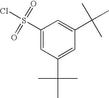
C1(S(Cl)(=O)=O)=CC(C(C)(C)C)=CC(C(C)(C)C)=C1
